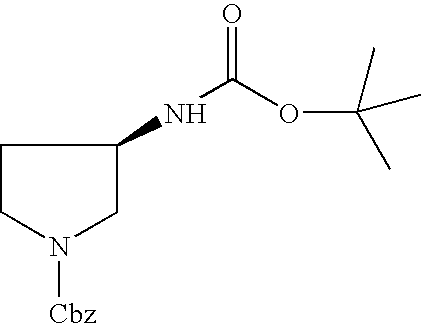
C1CN([Cbz])CC1NC(OC(C)(C)C)=O
